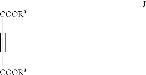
[COORa]C#C[COORa]
